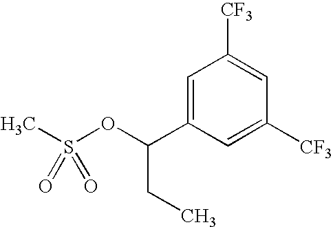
C1=C(C(OS(C)(=O)=O)CC)C=C([CF3])C=C1[CF3]
